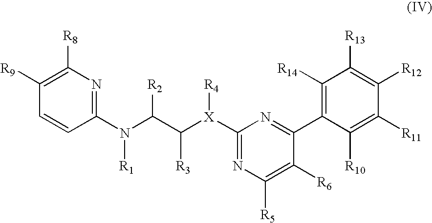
C1(N(C(C([X](C2=NC([R5])=C([R6])C(C3=C([R14])C([R13])=C([R12])C([R11])=C3[R10])=N2)[R4])[R3])[R2])[R1])=NC([R8])=C([R9])C=C1
